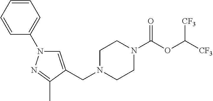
C1N(CC2=CN(C3=CC=CC=C3)N=C2C)CCN(C(OC([CF3])[CF3])=O)C1
